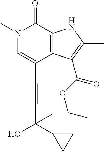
C(C1=CN(C)C(=O)C2=C1C(C(OCC)=O)=C(C)N2)#CC(O)(C)C1CC1
